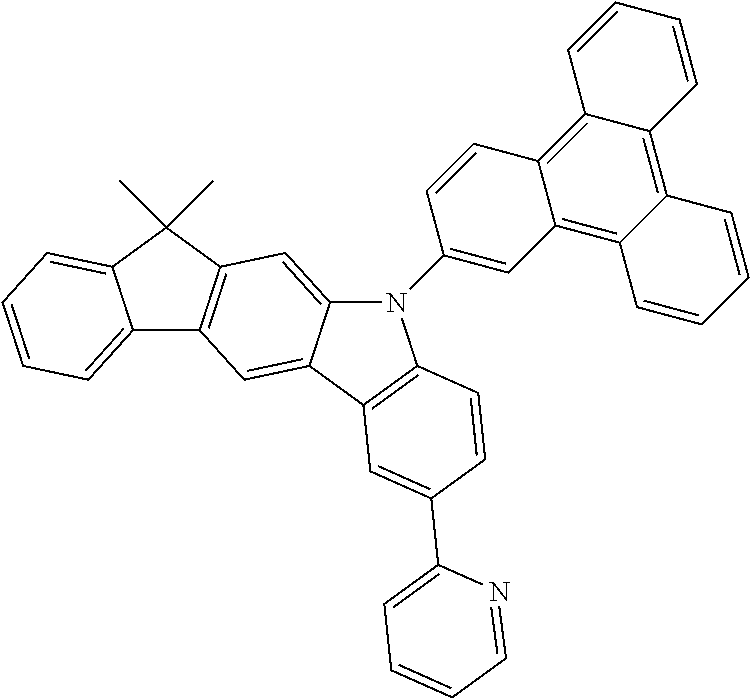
C12=CC=CC=C1C(C)(C)C1=C2C=C2C(=C1)N(C1=CC3=C4C(=C5C(=C3C=C1)C=CC=C5)C=CC=C4)C1=C2C=C(C2=CC=CC=N2)C=C1
